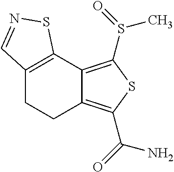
C12=C(C3=C(S(C)=O)SC(C(=O)N)=C3CC1)SN=C2
